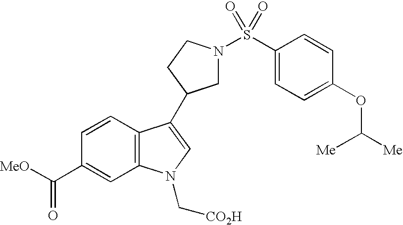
C1N(S(C2=CC=C(OC([Me])[Me])C=C2)(=O)=O)CCC1C1=CN(C[CO2H])C2=C1C=CC(C([MeO])=O)=C2
